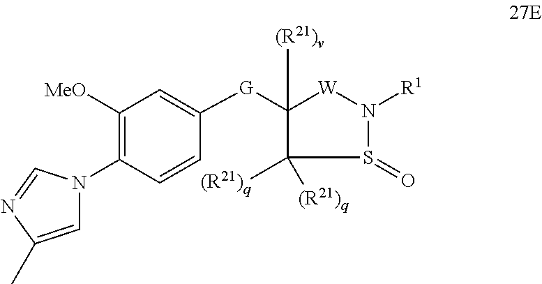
S1(=O)N([R1])[W]C([G]C2=CC([MeO])=C(N3C=C(C)N=C3)C=C2)([(R21)v])C1([(R21)q])[(R21)q]
